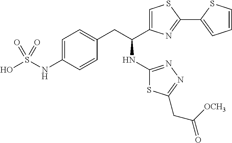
C1=C(NS(O)(=O)=O)C=CC(CC(C2=CSC(C3=CC=CS3)=N2)NC2=NN=C(CC(=O)[OCH3])S2)=C1
